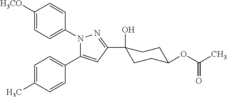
C1([H3CO])=CC=C(N2C(C3=CC=C(C)C=C3)=CC(C3(O)CCC(OC(C)=O)CC3)=N2)C=C1
